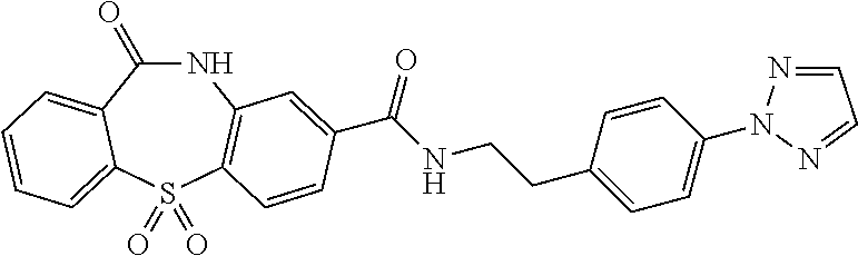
C1(=O)NC2=C(S(=O)(=O)C3=CC=CC=C13)C=CC(C(NCCC1=CC=C(N3N=CC=N3)C=C1)=O)=C2
